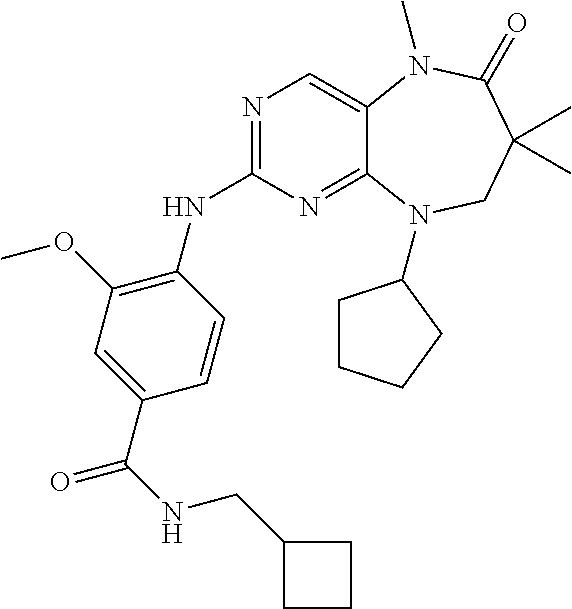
N1=C(NC2=C(OC)C=C(C(=O)NCC3CCC3)C=C2)N=C2C(=C1)N(C)C(=O)C(C)(C)CN2C1CCCC1
